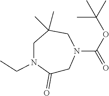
C1(=O)CN(C(OC(C)(C)C)=O)CC(C)(C)CN1CC
